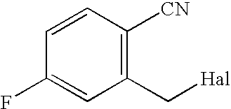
C1(C[Hal])=C([CN])C=CC(F)=C1
